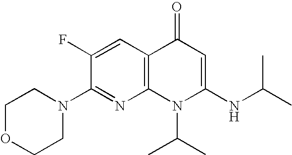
C1(N2CCOCC2)=NC2=C(C=C1F)C(=O)C=C(NC(C)C)N2C(C)C
